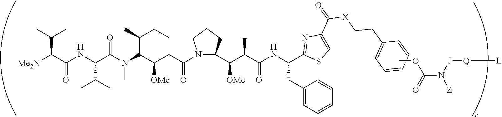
[Me2N]C(C(NC(C(N(C(C(CC(=O)N1CCCC1C(C(C(NC(CC1=CC=CC=C1)C1=NC(C(=O)[X]CCC2=CC=CC=C2)=CS1)=O)C)[OMe])[OMe])C(C)CC)C)=O)C(C)C)=O)C(C)C.COC(N([J][Q][L])[Z])=O
